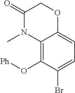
[Ph]OC1=C2C(=CC=C1Br)OCC(=O)N2C
